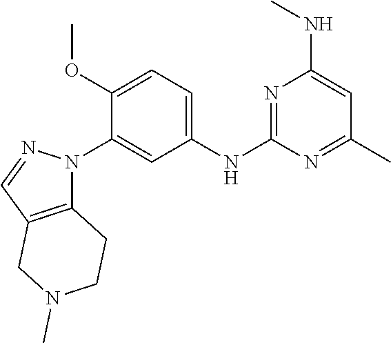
C1=C(NC2=NC(NC)=CC(C)=N2)C=C(N2C3=C(C=N2)CN(C)CC3)C(OC)=C1
